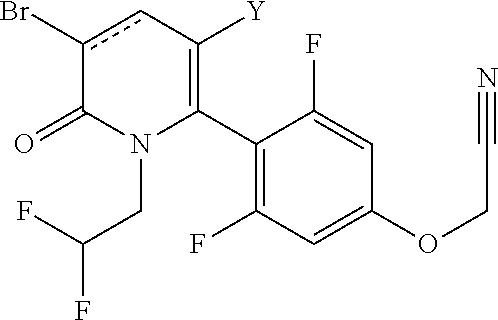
C1(C2=C([Y])cc(Br)C(=O)N2CC(F)F)=C(F)C=C(OCC#N)C=C1F
